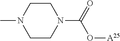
O([A25])C(N1CCN(C)CC1)=O
